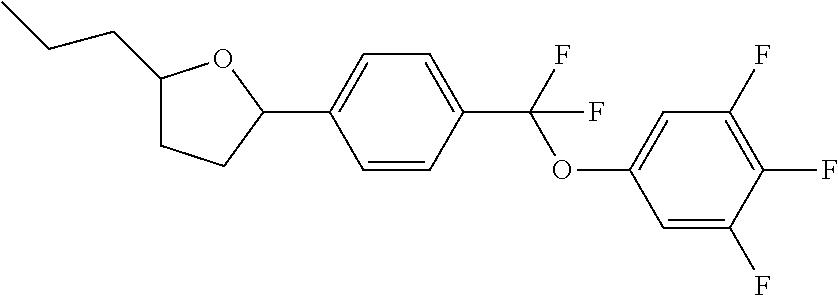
C1(CCC)CCC(C2=CC=C(C(OC3=CC(F)=C(F)C(F)=C3)(F)F)C=C2)O1
